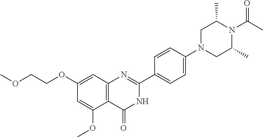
C1(OCCOC)=CC2=C(C(OC)=C1)C(=O)NC(C1=CC=C(N3CC(C)N(C(=O)C)C(C)C3)C=C1)=N2
